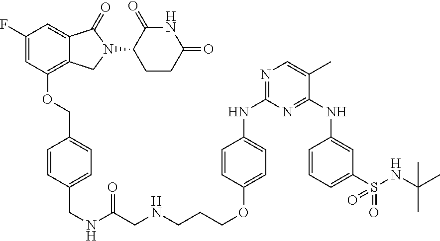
C1=C(F)C=C2C(=C1OCC1=CC=C(CNC(CNCCCOC3=CC=C(NC4=NC=C(C)C(NC5=CC(S(NC(C)(C)C)(=O)=O)=CC=C5)=N4)C=C3)=O)C=C1)CN(C1CCC(=O)NC1=O)C2=O
